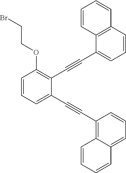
C1=CC=C(C#CC2=C3C(=CC=C2)C=CC=C3)C(C#CC2=CC=CC3=C2C=CC=C3)=C1OCCBr
